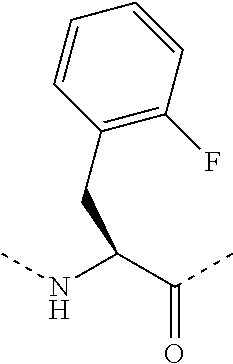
C1=CC(CC(NC)C(C)=O)=C(F)C=C1
